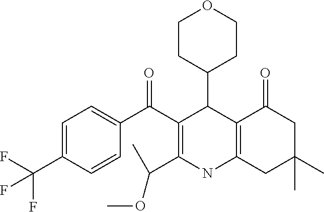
C12=C(CC(C)(C)CC1=O)NC(C(OC)C)=C(C(C1=CC=C(C(F)(F)F)C=C1)=O)C2C1CCOCC1
